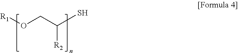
[R1]OCC(S)[R2]
